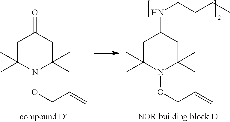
C1C(C)(C)N(OCC=C)C(C)(C)CC1=O.C1C(C)(C)N(OCC=C)C(C)(C)CC1NCCCC
